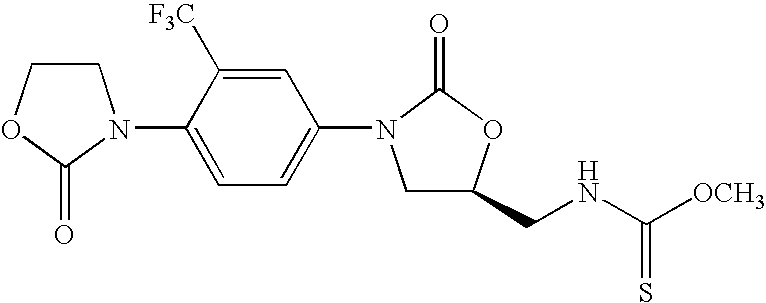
C1COC(=O)N1C1=CC=C(N2CC(CNC([OCH3])=S)OC2=O)C=C1[F3C]
